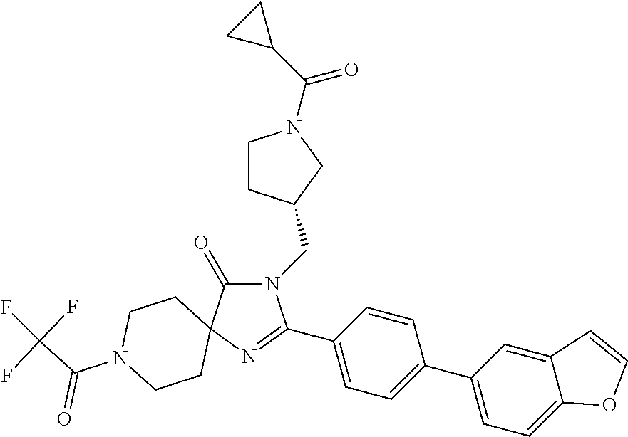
N1(CC2CCN(C(C3CC3)=O)C2)C(=O)C2(N=C1C1=CC=C(C3=CC=C4C(=C3)C=CO4)C=C1)CCN(C(C(F)(F)F)=O)CC2
